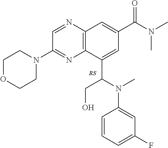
C1=NC2=C(N=C1N1CCOCC1)C(C(N(C)C1=CC(F)=CC=C1)CO)=CC(C(N(C)C)=O)=C2.[RS]
